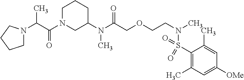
C1N(C(C(C)N2CCCC2)=O)CC(N(C(COCCN(C)S(C2=C(C)C=C([OMe])C=C2C)(=O)=O)=O)C)CC1
